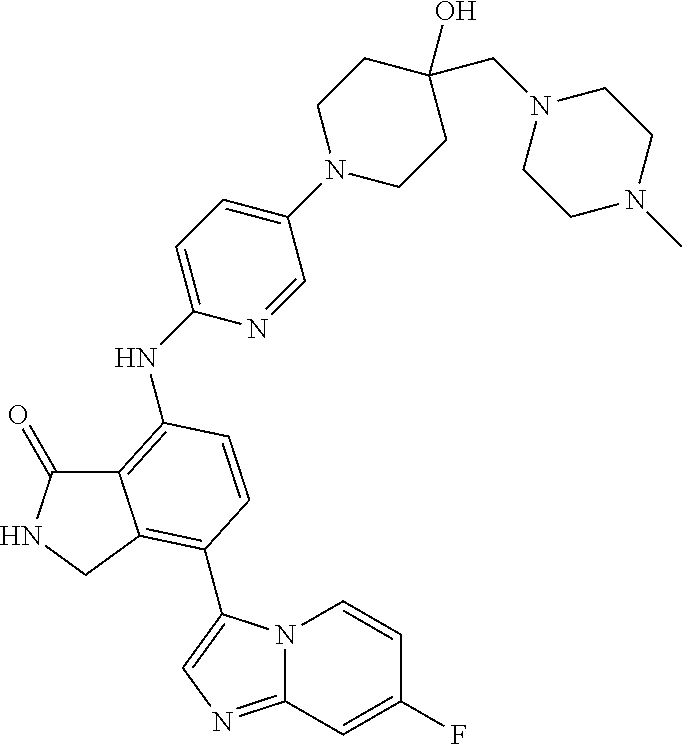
C12=C(NC3=CC=C(N4CCC(O)(CN5CCN(C)CC5)CC4)C=N3)C=CC(C3=CN=C4N3C=CC(F)=C4)=C1CNC2=O
